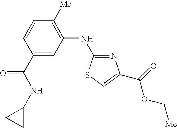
C1(C(NC2CC2)=O)=CC(NC2=NC(C(=O)OC[Me])=CS2)=C([Me])C=C1
